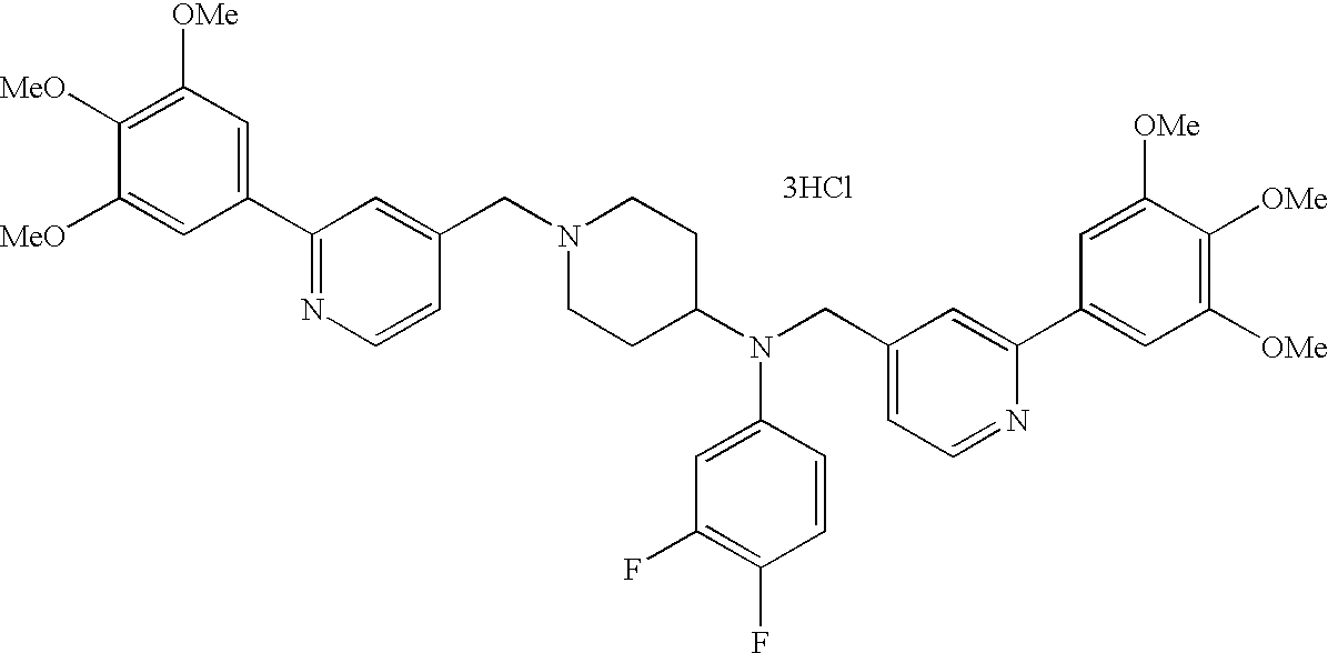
C1([OMe])=C([MeO])C([MeO])=CC(C2=NC=CC(CN3CCC(N(CC4=CC=NC(C5=CC([OMe])=C([OMe])C([OMe])=C5)=C4)C4=CC(F)=C(F)C=C4)CC3)=C2)=C1.[3HCl]
